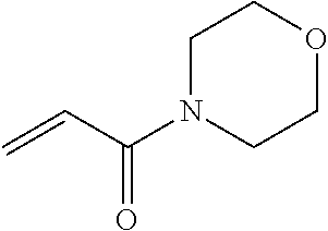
C=CC(N1CCOCC1)=O
